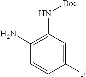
C1(N)=C(N[Boc])C=C(F)C=C1
